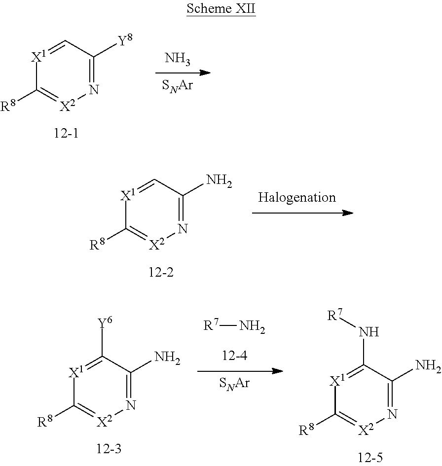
[SNAr].N.C1([R8])=[X2]N=C([Y8])C=[X1]1.[R7]N.[SNAr].C1([R8])=[X2]N=C(N)C([Y6])=[X1]1.C1([R8])=[X2]N=C(N)C(N[R7])=[X1]1.C1([R8])=[X2]N=C(N)C=[X1]1
